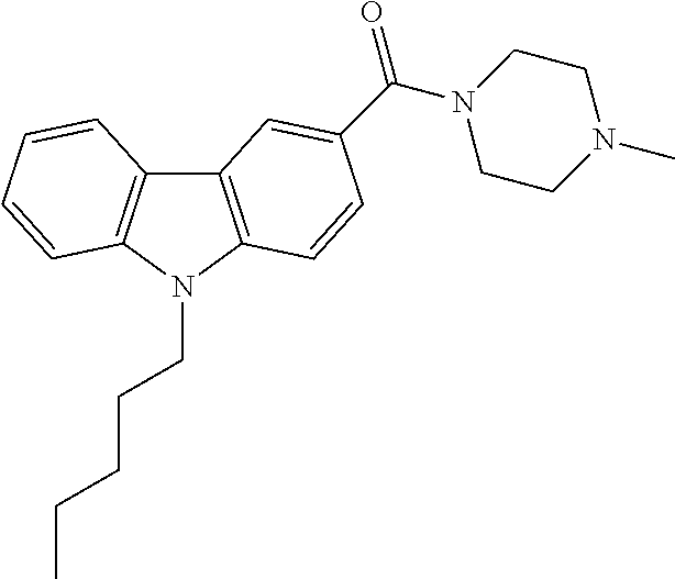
C12=C(N(CCCCC)C3=C1C=CC=C3)C=CC(C(N1CCN(C)CC1)=O)=C2
